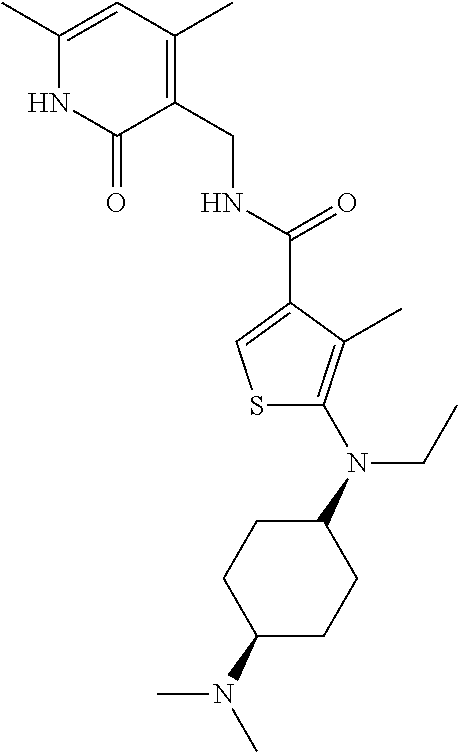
N(C(=O)C1=CSC(N(C2CCC(N(C)C)CC2)CC)=C1C)CC1=C(C)C=C(C)NC1=O
